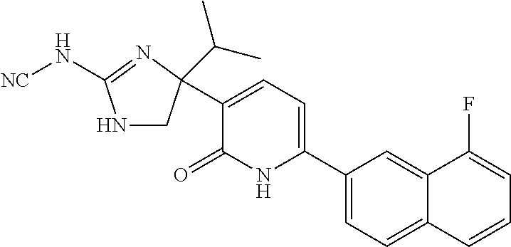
C1(C2=CC=C(C3(C(C)C)CNC(N[NC])=N3)C(=O)N2)=CC=C2C(=C1)C(F)=CC=C2
